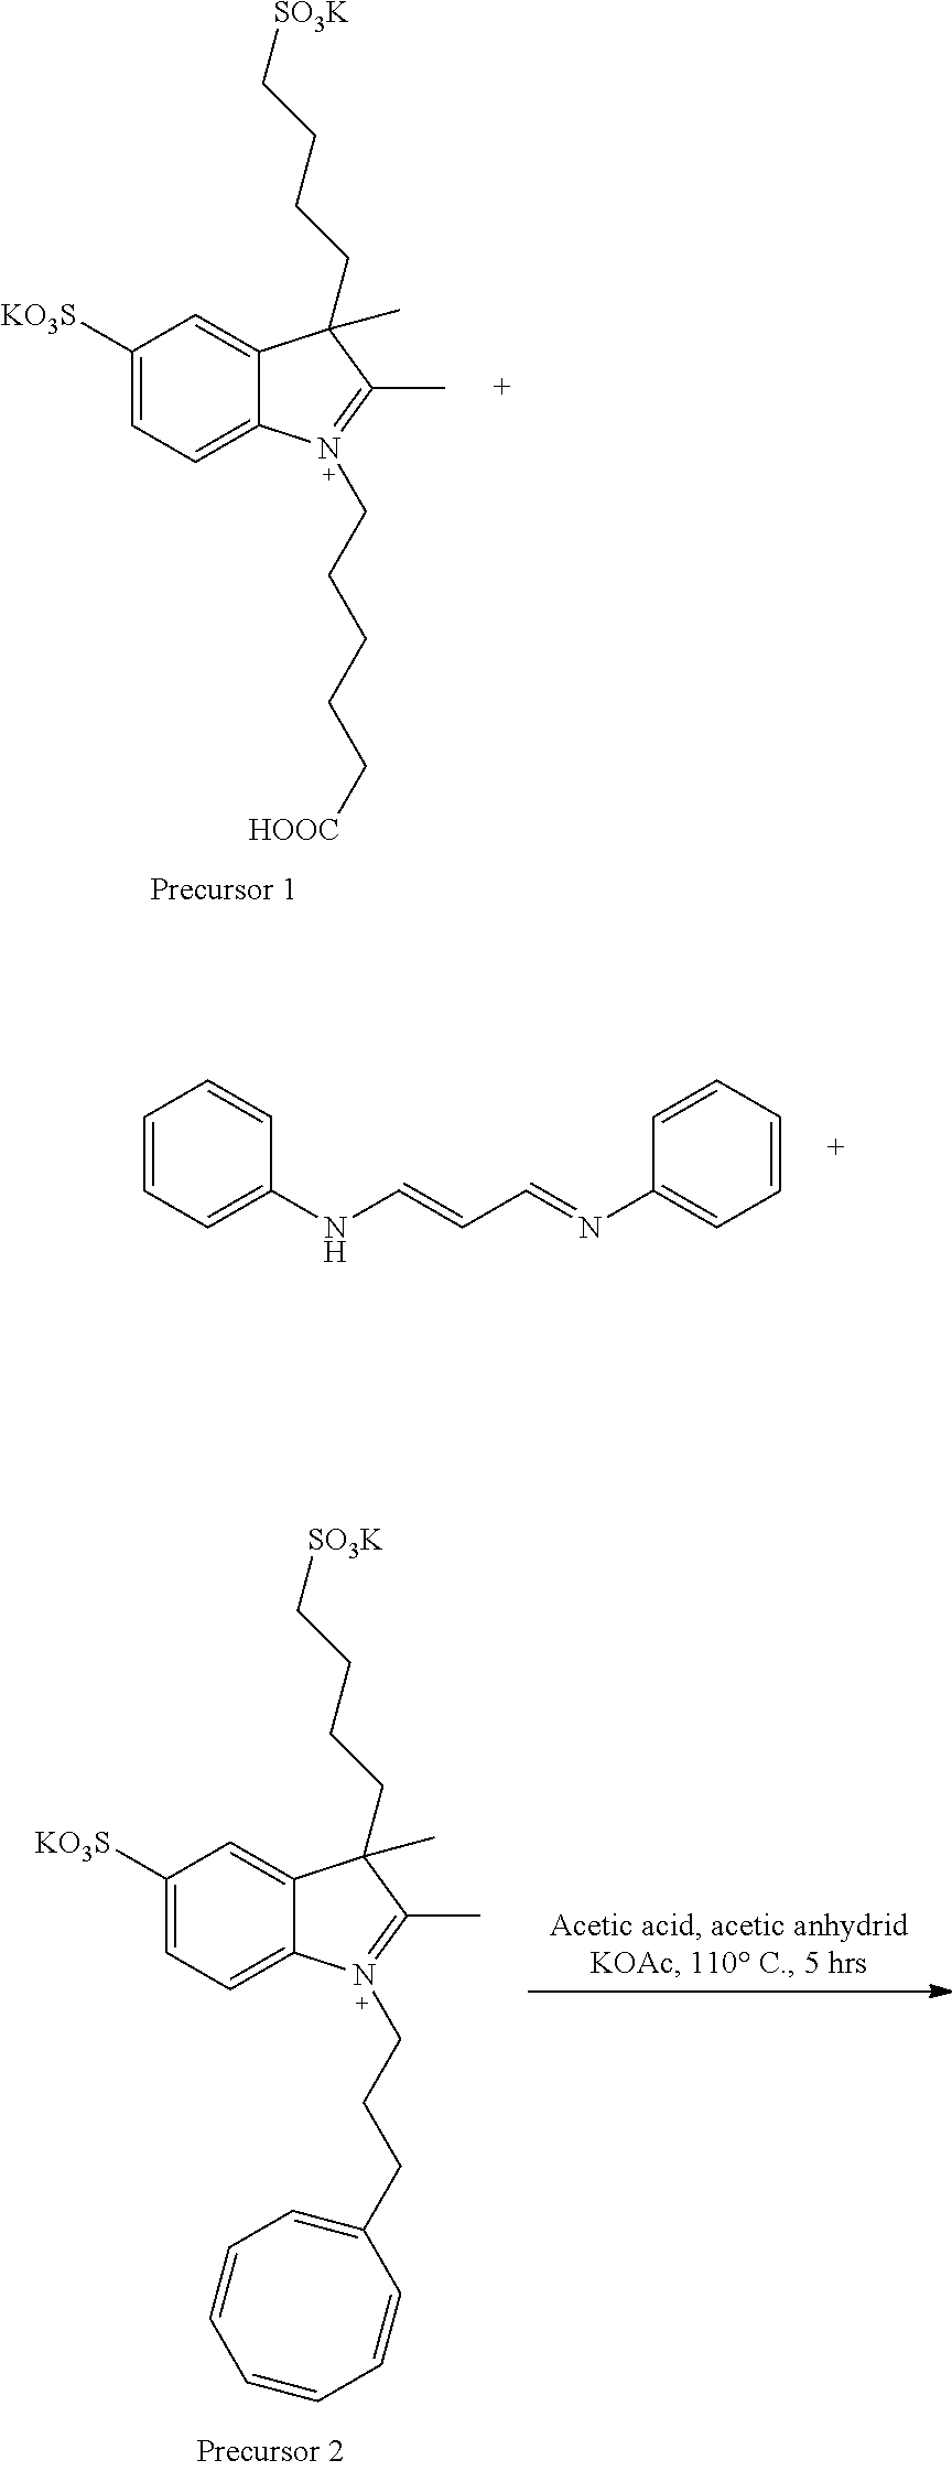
C1=CC=C(NC=CC=NC2=CC=CC=C2)C=C1.C1([KO3S])=CC=C2C(=C1)C(CCCC[SO3K])(C)C(C)=N2CCCCC[HOOC].C1([KO3S])=CC=C2C(=C1)C(CCCC[SO3K])(C)C(C)=N2CCCC1=CC=CC=CC=C1
